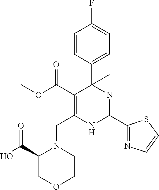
OC(C1N(CC2=C(C(OC)=O)C(C3=CC=C(F)C=C3)(C)N=C(C3=NC=CS3)N2)CCOC1)=O
